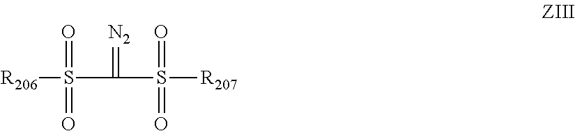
[R206]S(=O)(=O)C(=[N2])S(=O)(=O)[R207]
